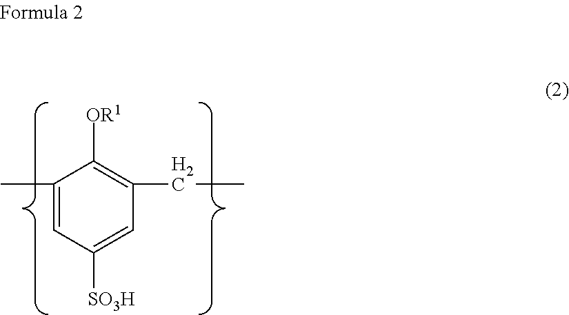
C1(C)=CC([SO3H])=CC(CC)=C1[OR1]
